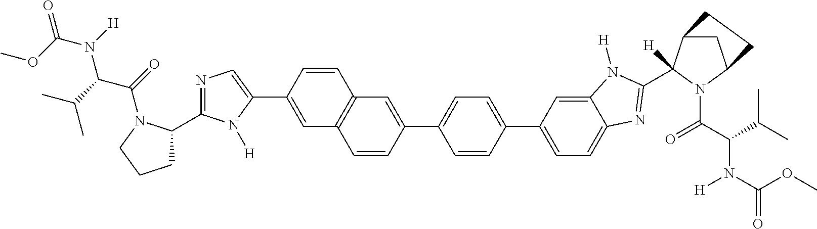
COC(=O)N(C(C(=O)N1C(C2=NC=C(C3=CC4=C(C=C3)C=C(C3=CC=C(C5=CC=C6C(=C5)N([H])C(C5([H])C7CC(N5C(C(C(C)C)N(C(OC)=O)[H])=O)CC7)=N6)C=C3)C=C4)N2[H])CCC1)C(C)C)[H]
